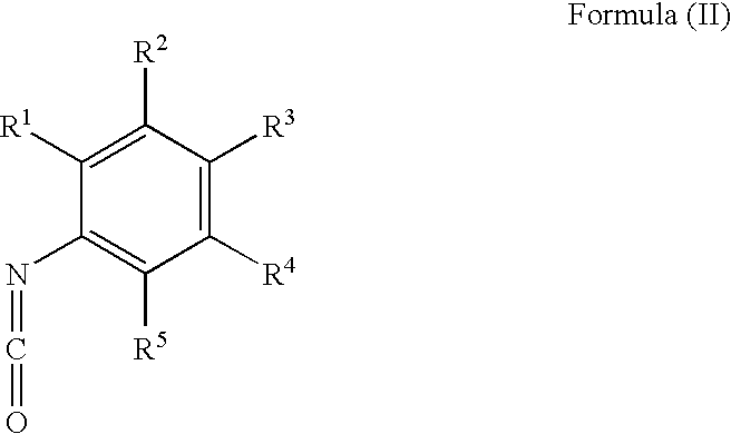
C1([R1])=C([R2])C([R3])=C([R4])C([R5])=C1N=C=O
